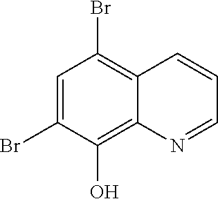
C1=C(Br)C(O)=C2C(=C1Br)C=CC=N2
